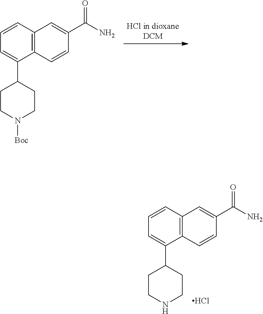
C1=CC2=C(C(C3CCN([Boc])CC3)=C1)C=CC(C(=O)N)=C2.C1=CC2=C(C(C3CCNCC3)=C1)C=CC(C(=O)N)=C2.Cl
